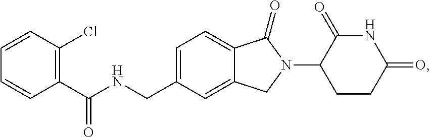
C1=C(CNC(C2=C(Cl)C=CC=C2)=O)C=C2C(=C1)C(=O)N(C1CCC(=O)NC1=O)C2
